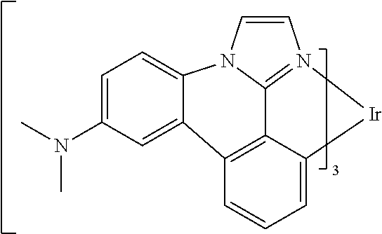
C1=C(N(C)C)C=C2C3=C4C5=N(C=CN5C2=C1)[Ir]C4=CC=C3
